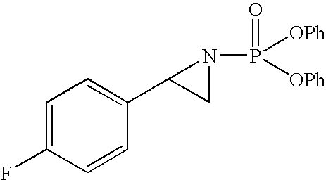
C1=C(F)C=CC(C2CN2P([OPh])([OPh])=O)=C1
